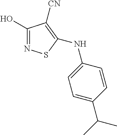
C1(O)=NSC(NC2=CC=C(C(C)C)C=C2)=C1[CN]
